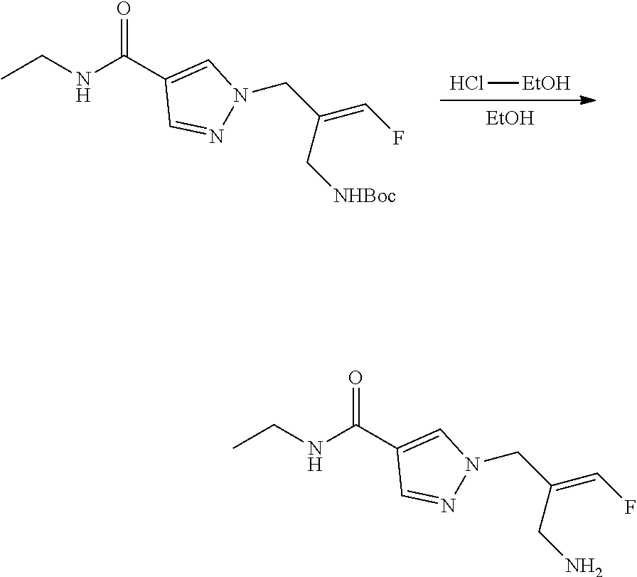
[EtOH].Cl[EtOH].N(C(C1=CN(CC(C[NHBoc])=CF)N=C1)=O)CC.N(C(C1=CN(CC(CN)=CF)N=C1)=O)CC
